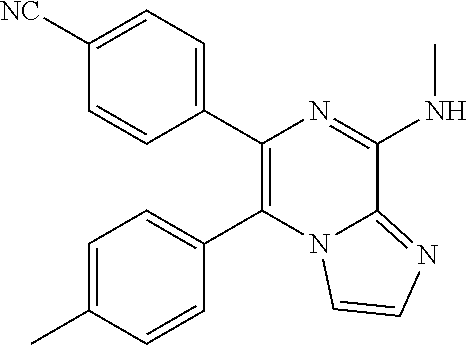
C1=C(C)C=CC(C2=C(C3=CC=C([NC])C=C3)N=C(NC)C3=NC=CN23)=C1
